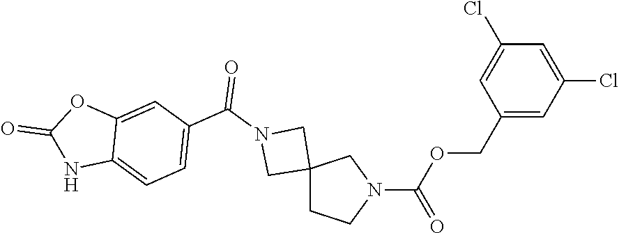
C12(CCN(C(OCC3=CC(Cl)=CC(Cl)=C3)=O)C1)CN(C(C1=CC=C3C(=C1)OC(=O)N3)=O)C2
